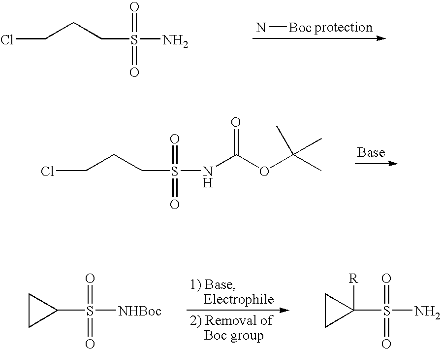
ClCCCS(=O)(=O)NC(OC(C)(C)C)=O.C1CC1S([NHBoc])(=O)=O.C1CC1(S(N)(=O)=O)[R].ClCCCS(=O)(=O)N.N[Boc]
